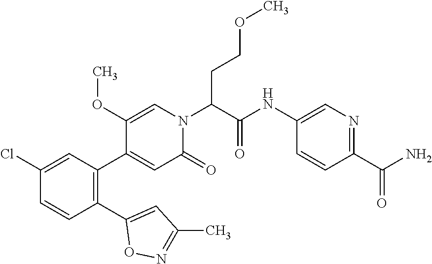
C1(OC)=CN(C(C(=O)NC2=CN=C(C(N)=O)C=C2)CCOC)C(=O)C=C1C1=C(C2=CC(C)=NO2)C=CC(Cl)=C1
